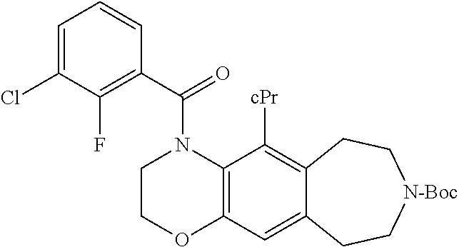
C1COC2=C(N1C(C1=C(F)C(Cl)=CC=C1)=O)C([cPr])=C1C(=C2)CC[N-Boc]CC1
